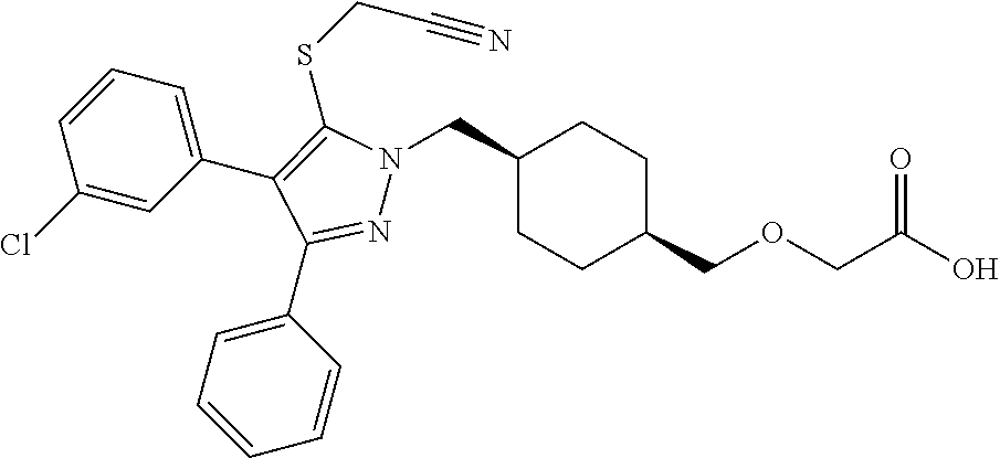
C1(CN2N=C(C3=CC=CC=C3)C(C3=CC=CC(Cl)=C3)=C2SCC#N)CCC(COCC(O)=O)CC1
